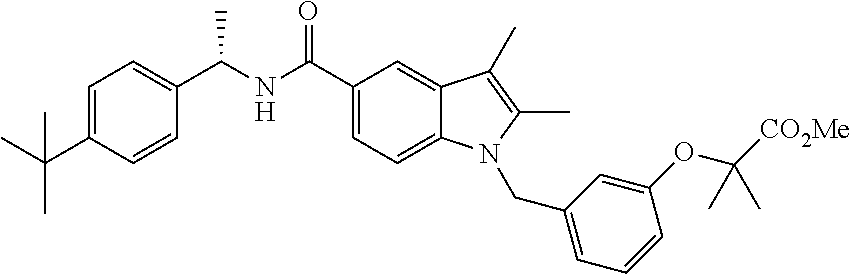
C1(C(NC(C2=CC=C3C(=C2)C(C)=C(C)N3CC2=CC=CC(OC([CO2Me])(C)C)=C2)=O)C)=CC=C(C(C)(C)C)C=C1
